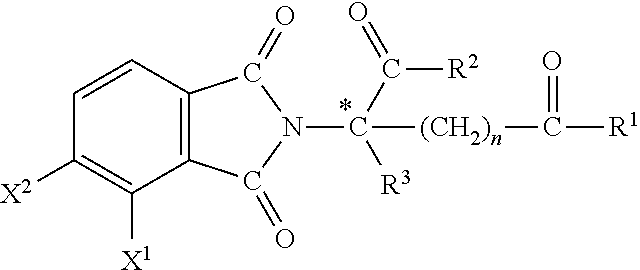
C1=CC2=C(C([X1])=C1[X2])C(=O)N(C([R3])(C([R2])=O)[(CH2)n]C(=O)[R1])C2=O
